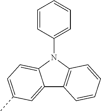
C1=CC(N2C3=CC=C(C)C=C3C3=C2C=CC=C3)=CC=C1
